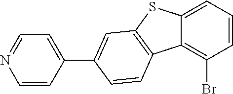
C1=CC=C2C(=C1Br)C1=C(S2)C=C(C2=CC=NC=C2)C=C1
